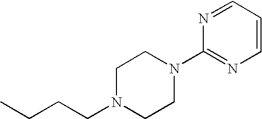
N1=CC=CN=C1N1CCN(CCCC)CC1
